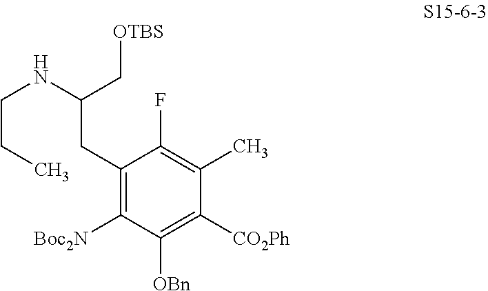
C1(CC(NCCC)C[OTBS])=C([Boc2N])C([OBn])=C([CO2Ph])C(C)=C1F
